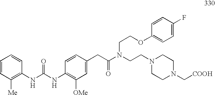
C(N1CCN(C[COOH])CC1)CN(C(CC1=CC([OMe])=C(NC(=O)NC2=C([Me])C=CC=C2)C=C1)=O)CCOC1=CC=C(F)C=C1
